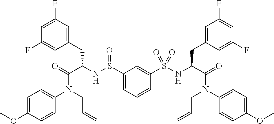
C1(S(NC(C(=O)N(CC=C)C2=CC=C(OC)C=C2)CC2=CC(F)=CC(F)=C2)=O)=CC=CC(S(NC(C(=O)N(C2=CC=C(OC)C=C2)CC=C)CC2=CC(F)=CC(F)=C2)(=O)=O)=C1
